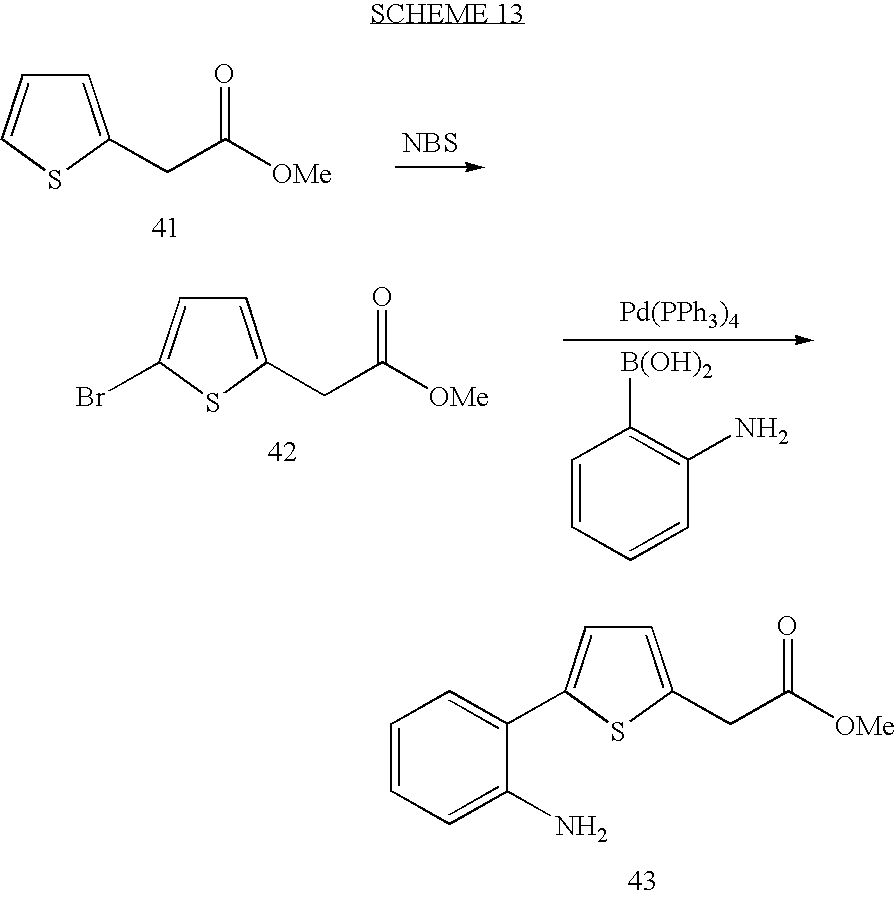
C1=C(CC([OMe])=O)SC(C2=CC=CC=C2N)=C1.C1=C(CC([OMe])=O)SC=C1.[NBS].C1=C(CC([OMe])=O)SC(Br)=C1.C1=CC=CC(N)=C1[B(OH)2].[Pd(PPh3)4]
